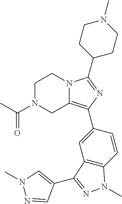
C1N(C(C)=O)CC2=C(C3=CC4=C(C=C3)N(C)N=C4C3=CN(C)N=C3)N=C(C3CCN(C)CC3)N2C1
